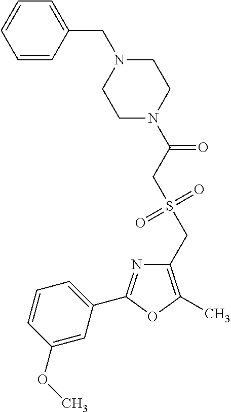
C1(CS(=O)(=O)CC(=O)N2CCN(CC3=CC=CC=C3)CC2)=C(C)OC(C2=CC=CC(OC)=C2)=N1
